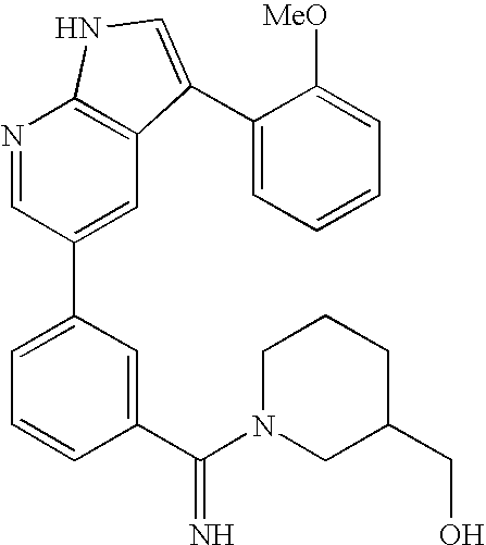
C1(C(N2CC(CO)CCC2)=N)=CC(C2=CC3=C(N=C2)NC=C3C2=CC=CC=C2[MeO])=CC=C1
